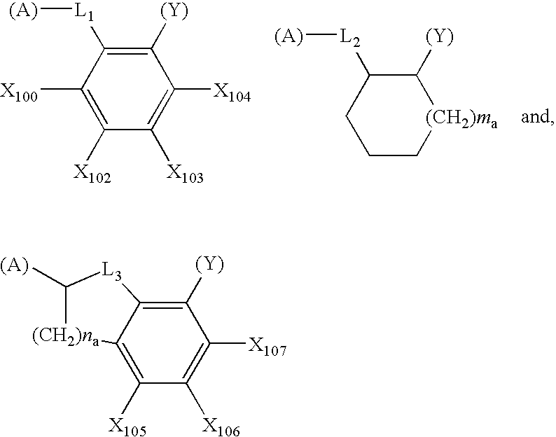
C1([(Y)])=C([L1][(A)])C([X100])=C([X102])C([X103])=C1[X104].C1([(Y)])C([L2][(A)])CCC[(CH2)ma]1.C1([(Y)])=C2C(=C([X105])C([X106])=C1[X107])[(CH2)na]C([(A)])[L3]2
